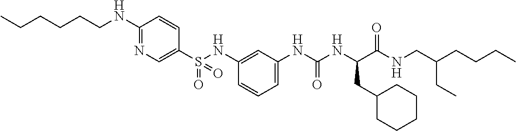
C1(S(NC2=CC(NC(NC(C(NCC(CCCC)CC)=O)CC3CCCCC3)=O)=CC=C2)(=O)=O)=CN=C(NCCCCCC)C=C1
